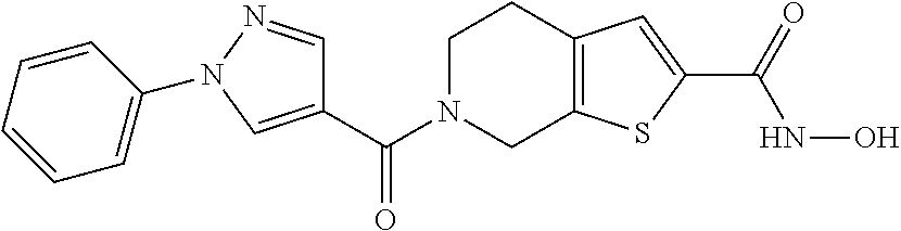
C(N1CC2=C(CC1)C=C(C(=O)NO)S2)(=O)C1=CN(C2=CC=CC=C2)N=C1
